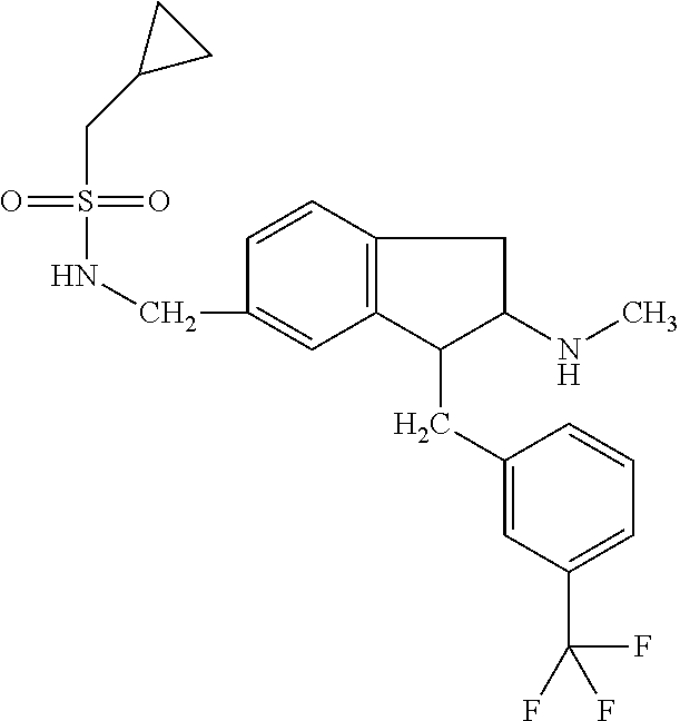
O=S(=O)(CC1CC1)NCC1=CC2=C(C=C1)CC(NC)C2CC1=CC(C(F)(F)F)=CC=C1
